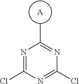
[A].CC1=NC(Cl)=NC(Cl)=N1
